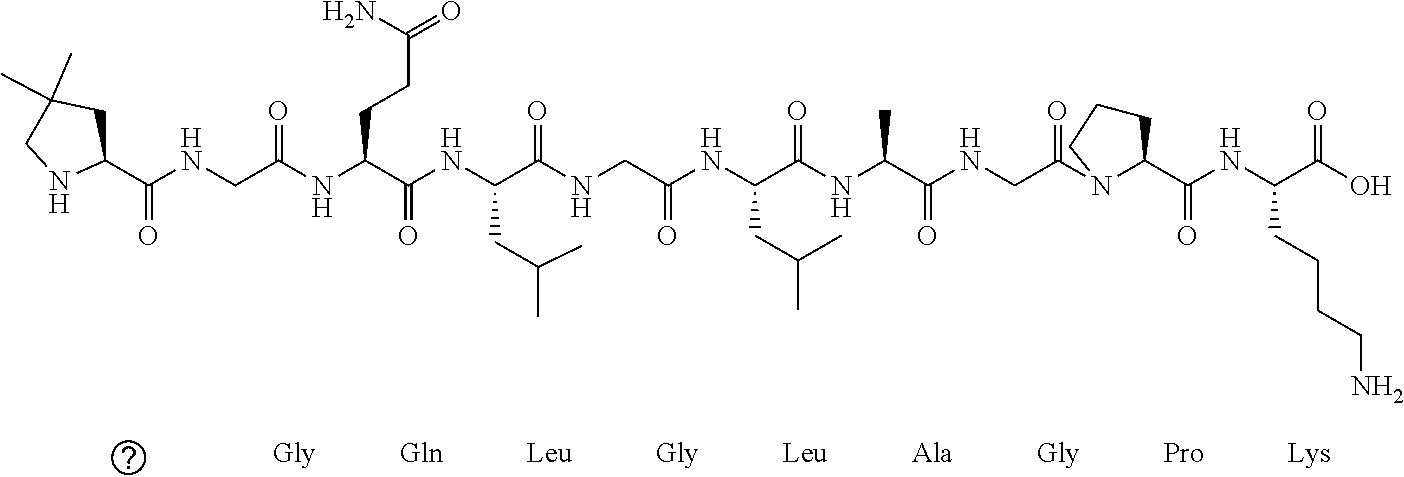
C1(C(NCC(NC(C(NC(C(NCC(NC(C(NC(C(NCC(=O)N2CCCC2C(NC(C(O)=O)CCCCN)=O)=O)C)=O)CC(C)C)=O)=O)CC(C)C)=O)CCC(N)=O)=O)=O)CC(C)(C)CN1
